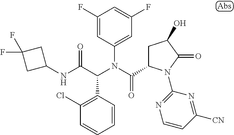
C1(F)=CC(N(C(=O)C2CC(O)C(=O)N2C2=NC=CC([CN])=N2)C(C(NC2CC(F)(F)C2)=O)C2=C(Cl)C=CC=C2)=CC(F)=C1
